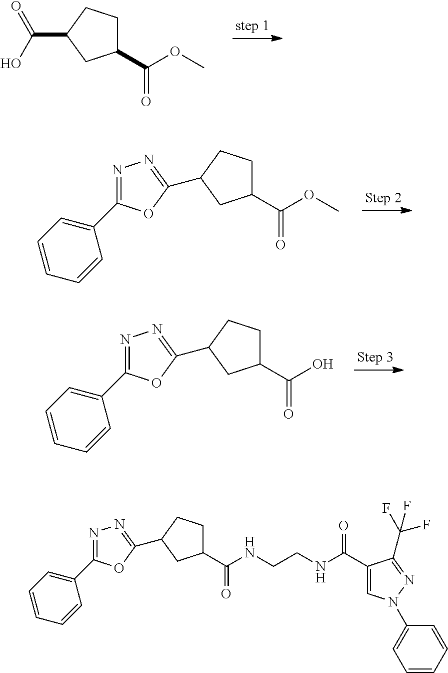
C1(C(OC)=O)CCC(C(O)=O)C1.C1(C(OC)=O)CCC(C2=NN=C(C3=CC=CC=C3)O2)C1.C1(C(O)=O)CCC(C2=NN=C(C3=CC=CC=C3)O2)C1.C1(C(NCCNC(C2=CN(C3=CC=CC=C3)N=C2C(F)(F)F)=O)=O)CCC(C2=NN=C(C3=CC=CC=C3)O2)C1
